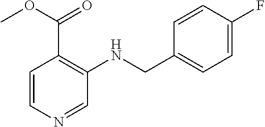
C1=CN=CC(NCC2=CC=C(F)C=C2)=C1C(OC)=O
